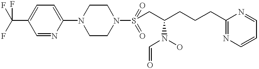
C1(C(F)(F)F)=CC=C(N2CCN(S(CC(CCCC3=NC=CC=N3)N(C=O)O)(=O)=O)CC2)N=C1
